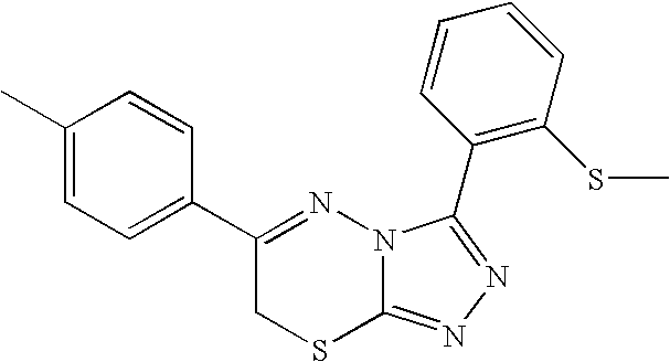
C1=C(C)C=CC(C2=NN3C(=NN=C3C3=C(SC)C=CC=C3)SC2)=C1
